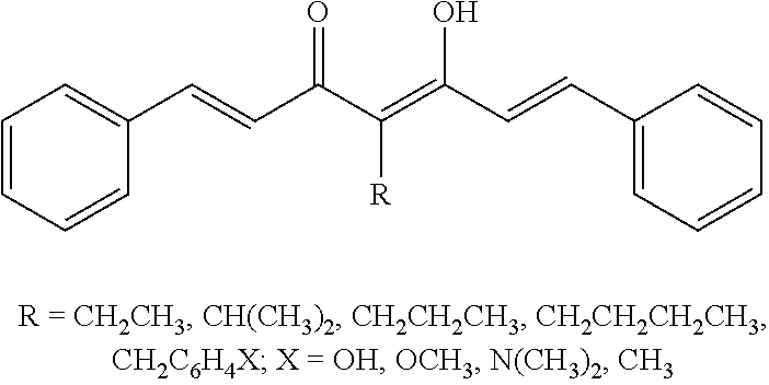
C1(C=CC(C(=C(C=CC2=CC=CC=C2)O)[R])=O)=CC=CC=C1
